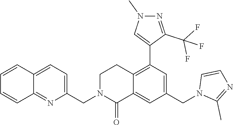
C1(CN2C(=O)C3=CC(CN4C(C)=NC=C4)=CC(C4=CN(C)N=C4C(F)(F)F)=C3CC2)=CC=C2C(=N1)C=CC=C2
